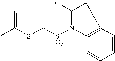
C1=C(C)SC([SO2]N2C3=C(CC2C)C=CC=C3)=C1
